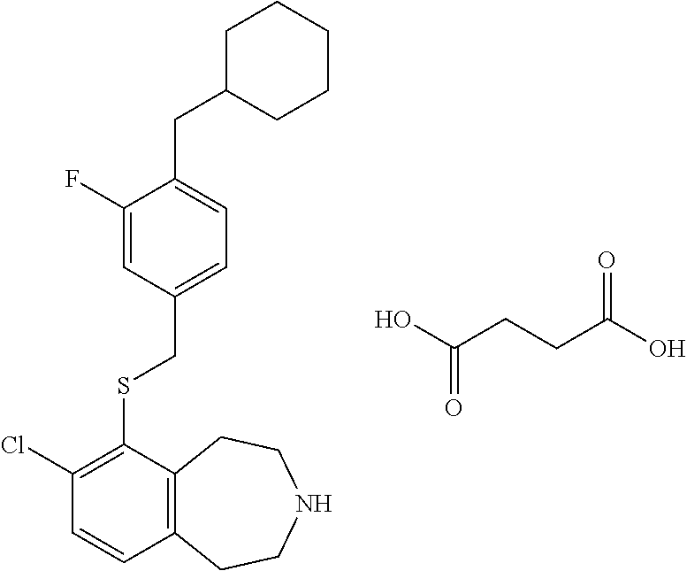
C1(Cl)=C(SCC2=CC=C(CC3CCCCC3)C(F)=C2)C2=C(C=C1)CCNCC2.OC(CCC(O)=O)=O
